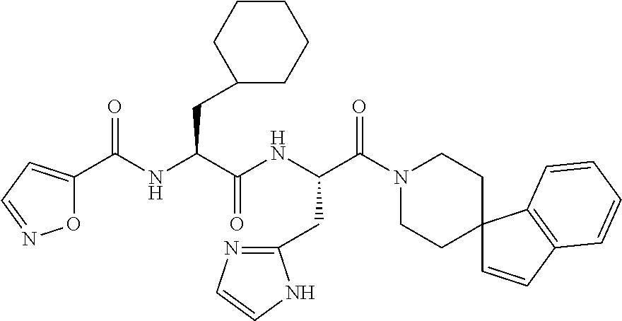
N(C(C(NC(C(N1CCC2(CC1)C=CC1=C2C=CC=C1)=O)CC1=NC=CN1)=O)CC1CCCCC1)C(C1=CC=NO1)=O
